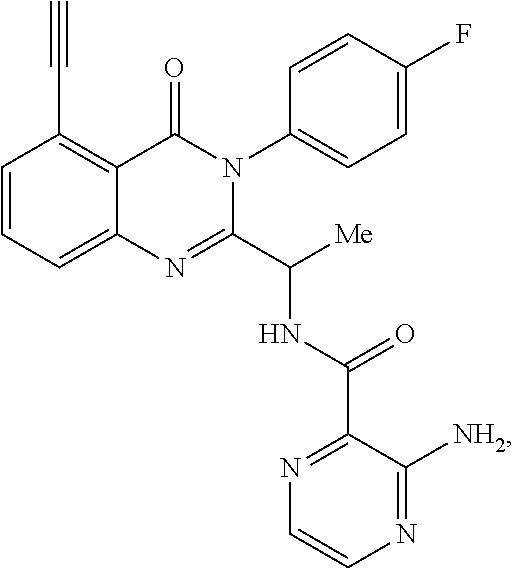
C1=CC=C2C(=C1C#C)C(=O)N(C1=CC=C(F)C=C1)C(C([Me])NC(=O)C1=NC=CN=C1[NH2])=N2
